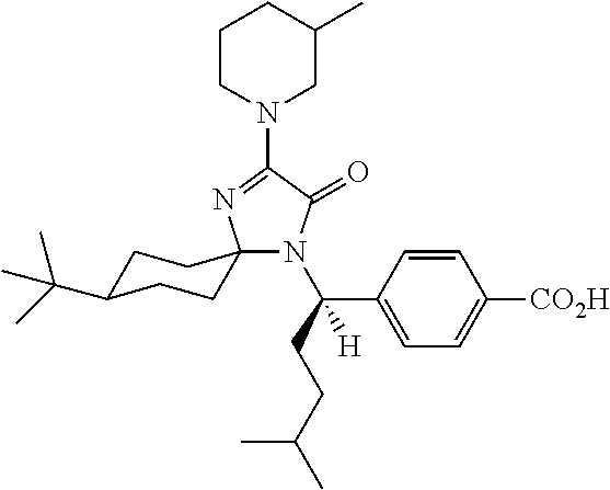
N1(C2=NC3(N(C(CCC(C)C)(C4=CC=C([CO2H])C=C4)[H])C2=O)CCC(C(C)(C)C)CC3)CC(C)CCC1
